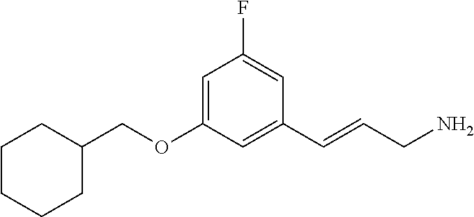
O(C1=CC(F)=CC(C=CCN)=C1)CC1CCCCC1
